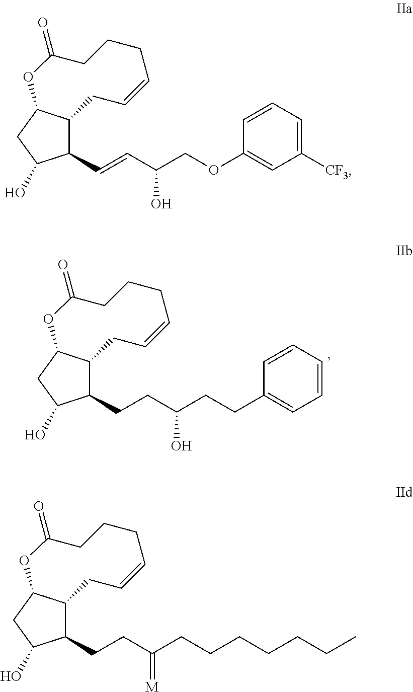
C1(CCC(CCCCCCC)=[M])C2C(CC1O)OC(=O)CCCC=CC2.C1(CCC(CCC2=CC=CC=C2)O)C2C(CC1O)OC(=O)CCCC=CC2.C1(C=CC(COC2=CC([CF3])=CC=C2)O)C2C(CC1O)OC(=O)CCCC=CC2
